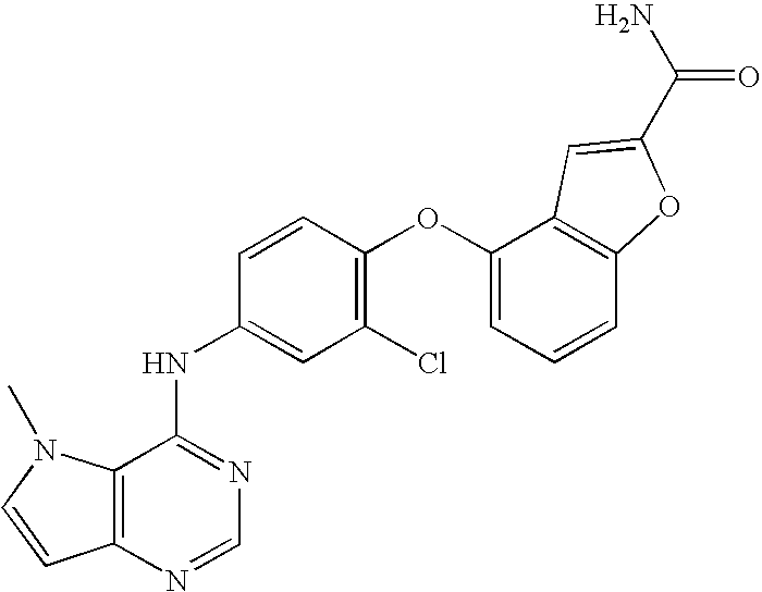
C12=C(N=CN=C1NC1=CC(Cl)=C(OC3=CC=CC4=C3C=C(C(N)=O)O4)C=C1)C=CN2C
